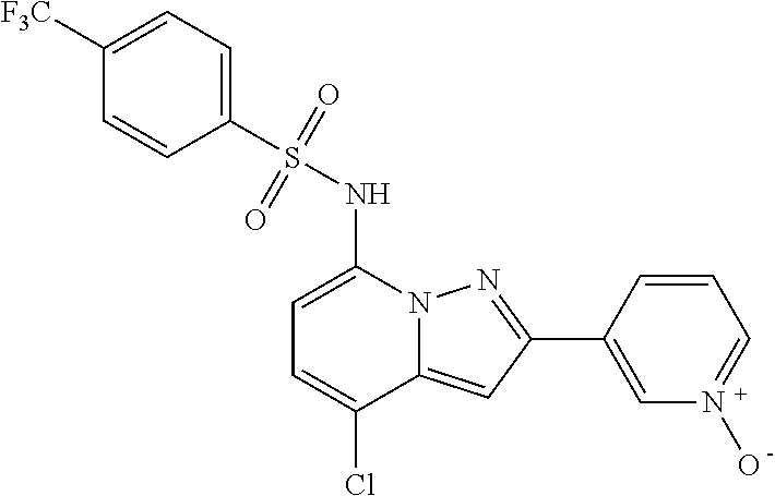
C1=C(NS(C2=CC=C([F3C])C=C2)(=O)=O)N2C(=CC(C3=CN(O)=CC=C3)=N2)C(Cl)=C1
